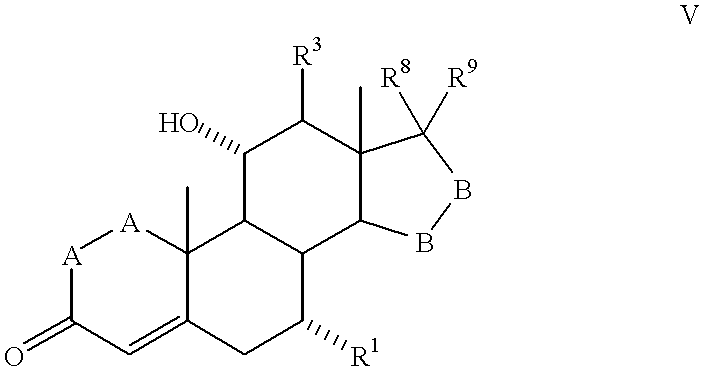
C1(O)C2C(C3C(C)(C1[R3])C([R8])([R9])BB3)C([R1])CC1=CC(=O)[A][A]C21C
